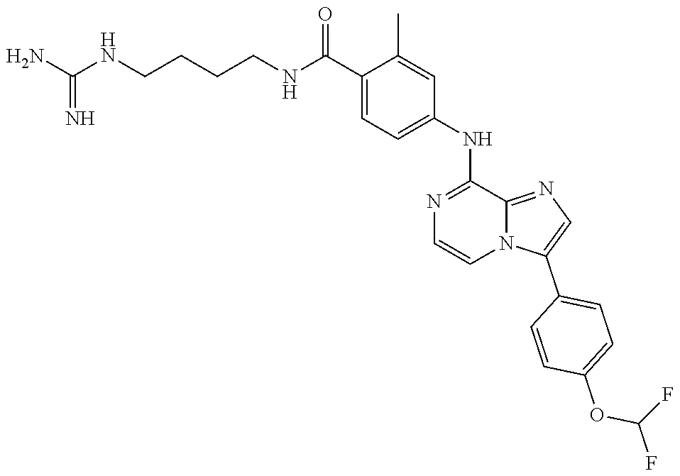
C1(C)=CC(NC2=NC=CN3C2=NC=C3C2=CC=C(OC(F)F)C=C2)=CC=C1C(NCCCCNC(N)=N)=O
